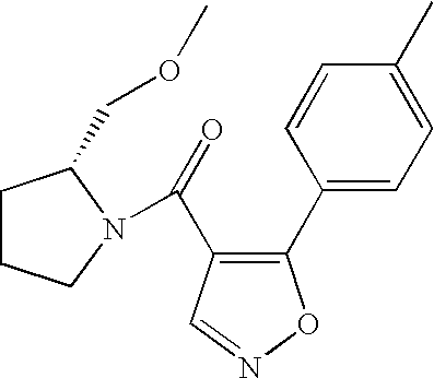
O=C(C1=C(C2=CC=C(C)C=C2)ON=C1)N1CCCC1COC
